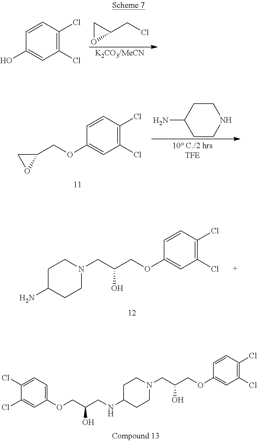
C1OC1CCl.C1(Cl)=C(Cl)C=CC(O)=C1.C1CC(N)CCN1.C1(Cl)=C(Cl)C=CC(OCC2CO2)=C1.C1(Cl)=C(Cl)C=CC(OCC(CN2CCC(N)CC2)O)=C1.C1(Cl)=C(Cl)C=CC(OCC(CN2CCC(NCC(COC3=CC=C(Cl)C(Cl)=C3)O)CC2)O)=C1
